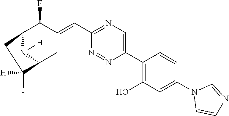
C12N([H])C(CC(=CC3=NC=C(C4=C(O)C=C(N5C=CN=C5)C=C4)N=N3)C1F)C(F)([H])C2
